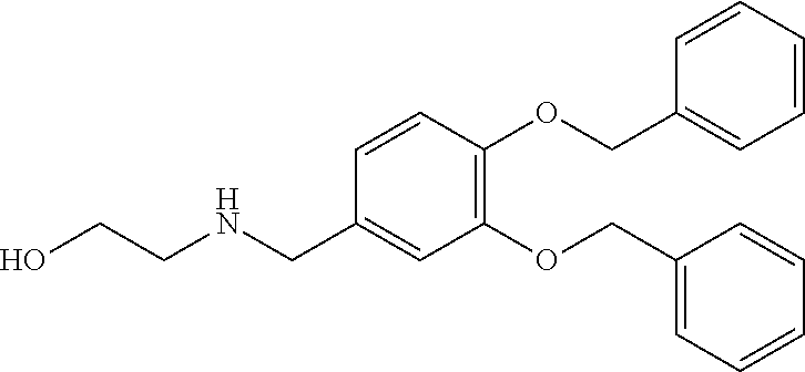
C1(OCC2=CC=CC=C2)=C(OCC2=CC=CC=C2)C=C(CNCCO)C=C1
